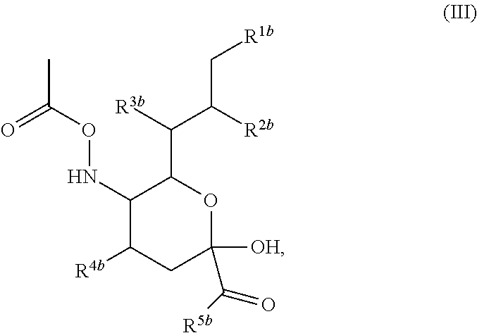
C1(NOC(C)=O)C([R4b])CC([OH])(C([R5b])=O)OC1C([R3b])C([R2b])C[R1b]
